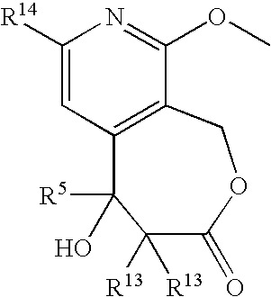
C1([R14])=CC2=C(C(OC)=N1)COC(=O)C([R13])([R13])C2([R5])O
